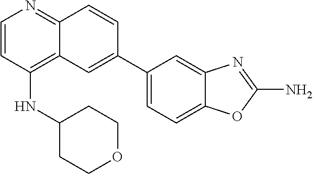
C1(C2=CC3=C(NC4CCOCC4)C=CN=C3C=C2)=CC=C2C(=C1)N=C(N)O2
